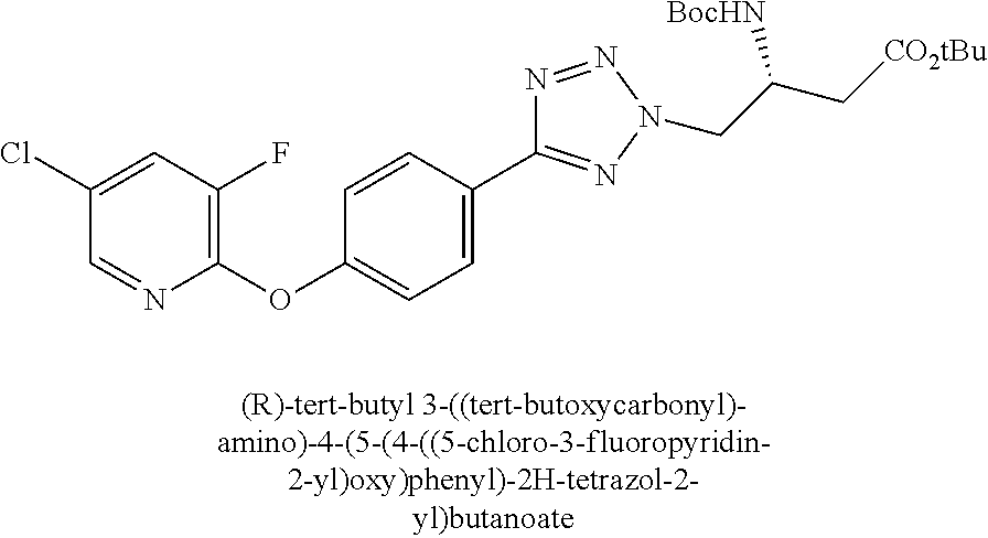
C1(OC2=CC=C(C3=NN(CC(C[CO2tBu])[BocHN])N=N3)C=C2)=C(F)C=C(Cl)C=N1
